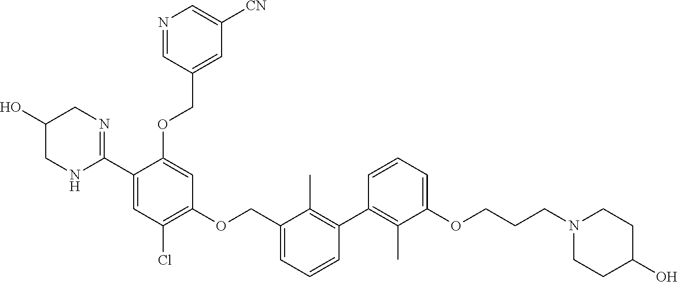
N1=CC(COC2=CC(OCC3=CC=CC(C4=C(C)C(OCCCN5CCC(O)CC5)=CC=C4)=C3C)=C(Cl)C=C2C2=NCC(O)CN2)=CC([CN])=C1
